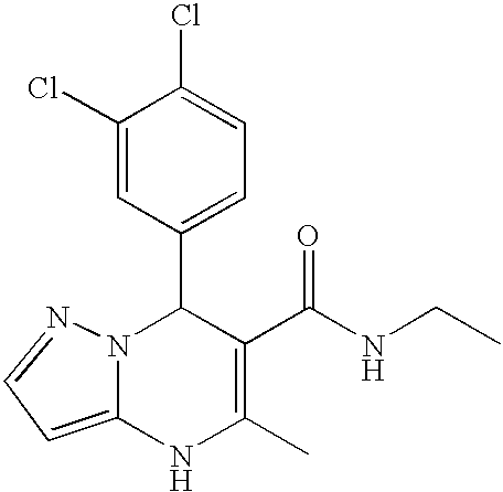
C1(C2N3C(=CC=N3)NC(C)=C2C(=O)NCC)=CC=C(Cl)C(Cl)=C1
